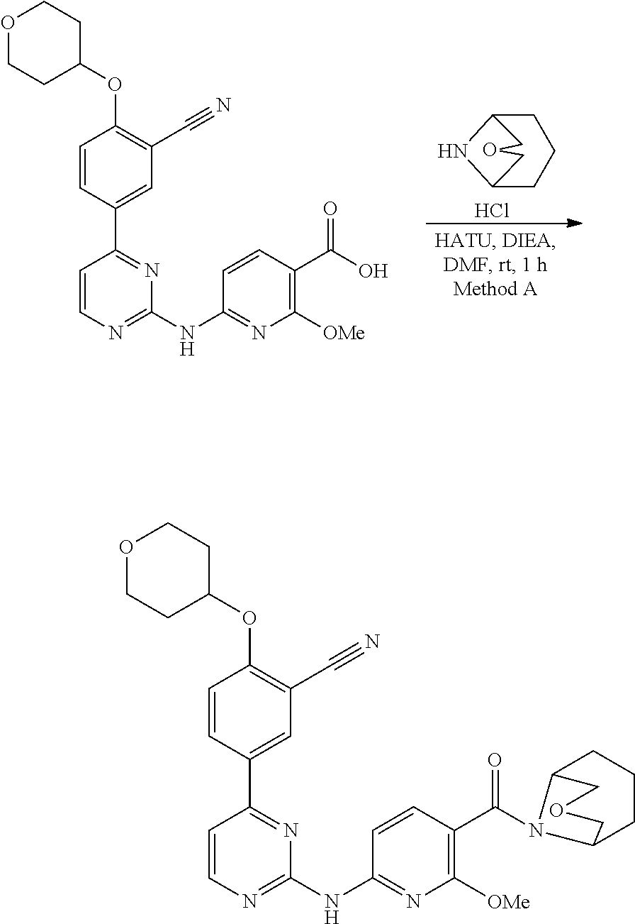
C1=CC(C2=NC(NC3=NC([OMe])=C(C(O)=O)C=C3)=NC=C2)=CC(C#N)=C1OC1CCOCC1.C1C2NC(CC1)COC2.Cl.C1=CC(C2=NC(NC3=NC([OMe])=C(C(=O)N4C5CCCC4COC5)C=C3)=NC=C2)=CC(C#N)=C1OC1CCOCC1
